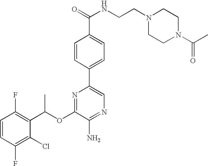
C1=CC(F)=C(C(OC2=NC(C3=CC=C(C(NCCN4CCN(C(C)=O)CC4)=O)C=C3)=CN=C2N)C)C(Cl)=C1F
